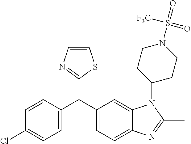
C1(Cl)=CC=C(C(C2=CC=C3C(=C2)N(C2CCN(S(=O)([F3C])=O)CC2)C(C)=N3)C2=NC=CS2)C=C1
